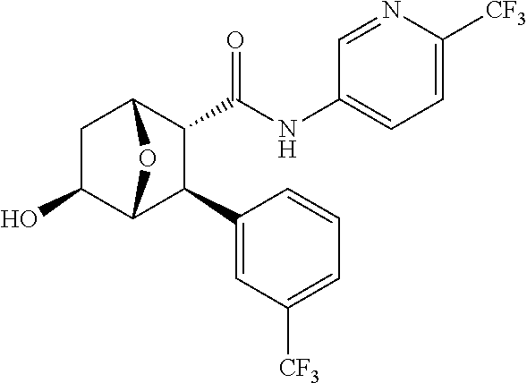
C1(O)C2C(C3=CC([CF3])=CC=C3)C(C(NC3=CC=C([CF3])N=C3)=O)C(C1)O2
